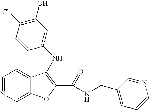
N(C1=C(C(NCC2=CC=CN=C2)=O)OC2=CN=CC=C21)C1=CC(O)=C(Cl)C=C1
